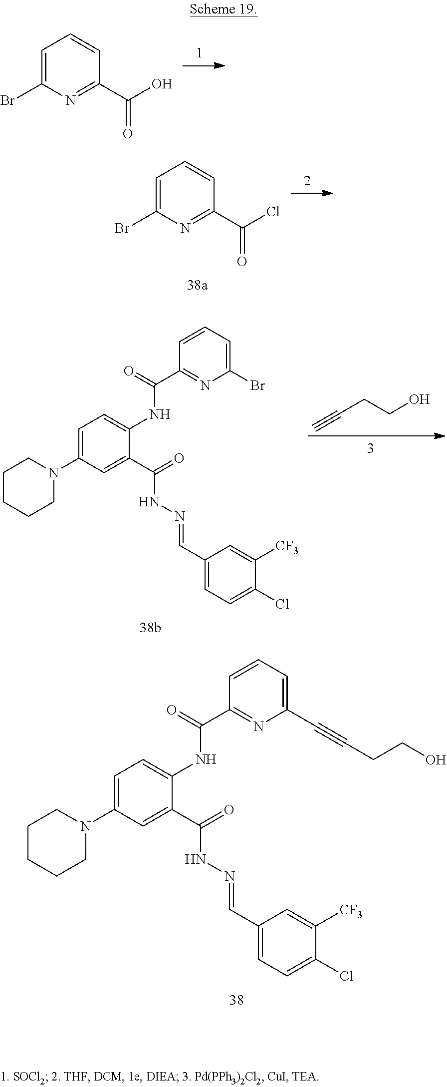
C1=C(Br)N=C(C(O)=O)C=C1.C1=C(Br)N=C(C(Cl)=O)C=C1.C1=C(N2CCCCC2)C=C(C(=O)NN=CC2=CC=C(Cl)C([CF3])=C2)C(NC(C2=NC(C#CCCO)=CC=C2)=O)=C1.C1=C(N2CCCCC2)C=C(C(=O)NN=CC2=CC=C(Cl)C([CF3])=C2)C(NC(C2=NC(Br)=CC=C2)=O)=C1.C#CCCO
